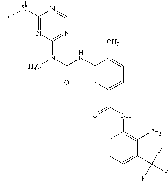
C1(NC)=NC(N(C)C(NC2=CC(C(=O)NC3=C(C)C(C(F)(F)F)=CC=C3)=CC=C2C)=O)=NC=N1
